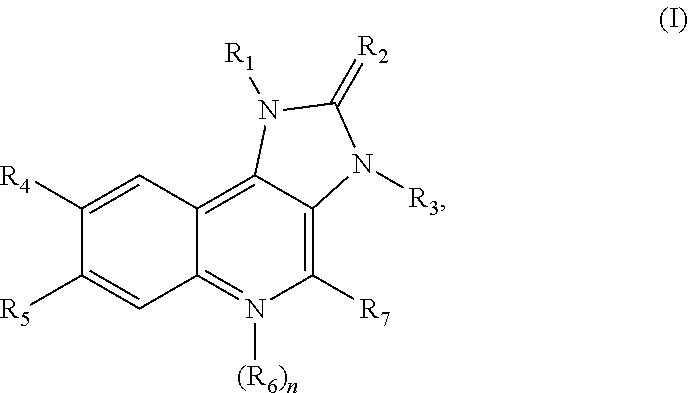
C12=C3C(=C([R7])N([(R6)n])=C1C=C([R5])C([R4])=C2)N([R3])C(=[R2])N3[R1]
